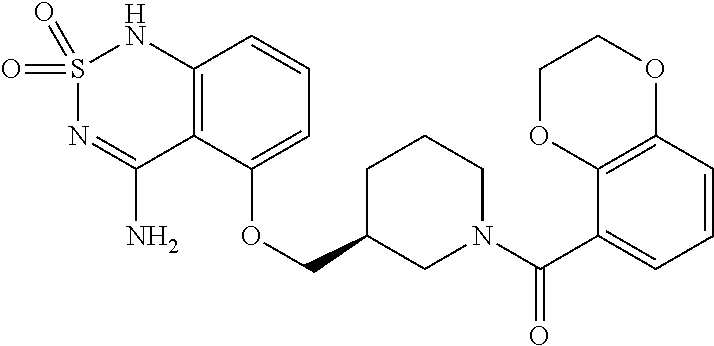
C12=C(C(OCC3CN(C(C4=CC=CC5=C4OCCO5)=O)CCC3)=CC=C1)C(N)=NS(=O)(=O)N2
